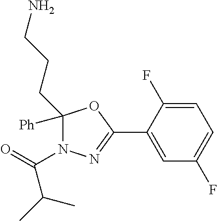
C1([Ph])(CCCN)N(C(C(C)C)=O)N=C(C2=CC(F)=CC=C2F)O1
